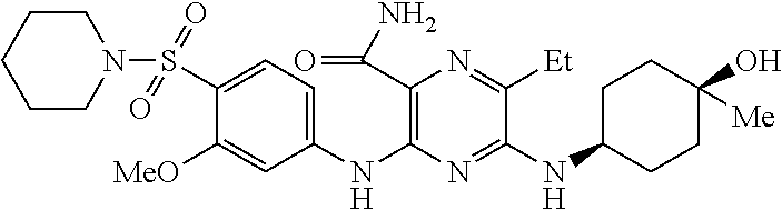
C1(NC2=C(C(N)=O)N=C([Et])C(NC3CCC(O)([Me])CC3)=N2)=CC=C(S(N2CCCCC2)(=O)=O)C([MeO])=C1
